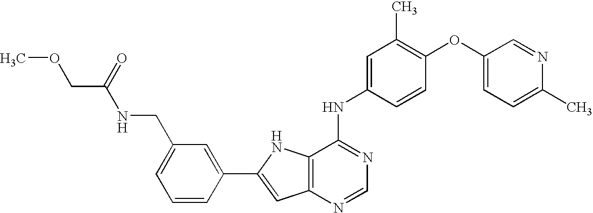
COCC(=O)NCC1=CC=CC(C2=CC3=C(N2)C(NC2=CC(C)=C(OC4=CC=C(C)N=C4)C=C2)=NC=N3)=C1
